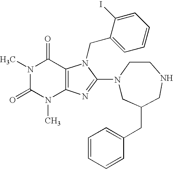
N1(C)C(=O)N(C)C2=C(C1=O)N(CC1=CC=CC=C1I)C(N1CC(CC3=CC=CC=C3)CNCC1)=N2
